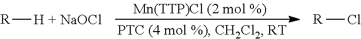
[R][H + NaOCl].[R]Cl
